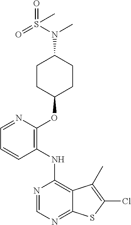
N1=CC=CC(NC2=C3C(=NC=N2)SC(Cl)=C3C)=C1OC1CCC(N(S(=O)(=O)C)C)CC1
